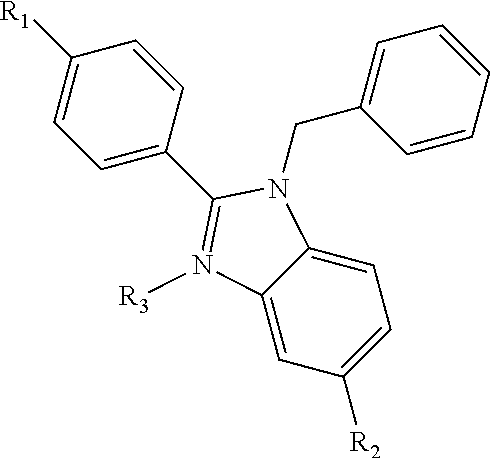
C1=C(C2=N([R3])C3=CC([R2])=CC=C3N2CC2=CC=CC=C2)C=CC([R1])=C1
